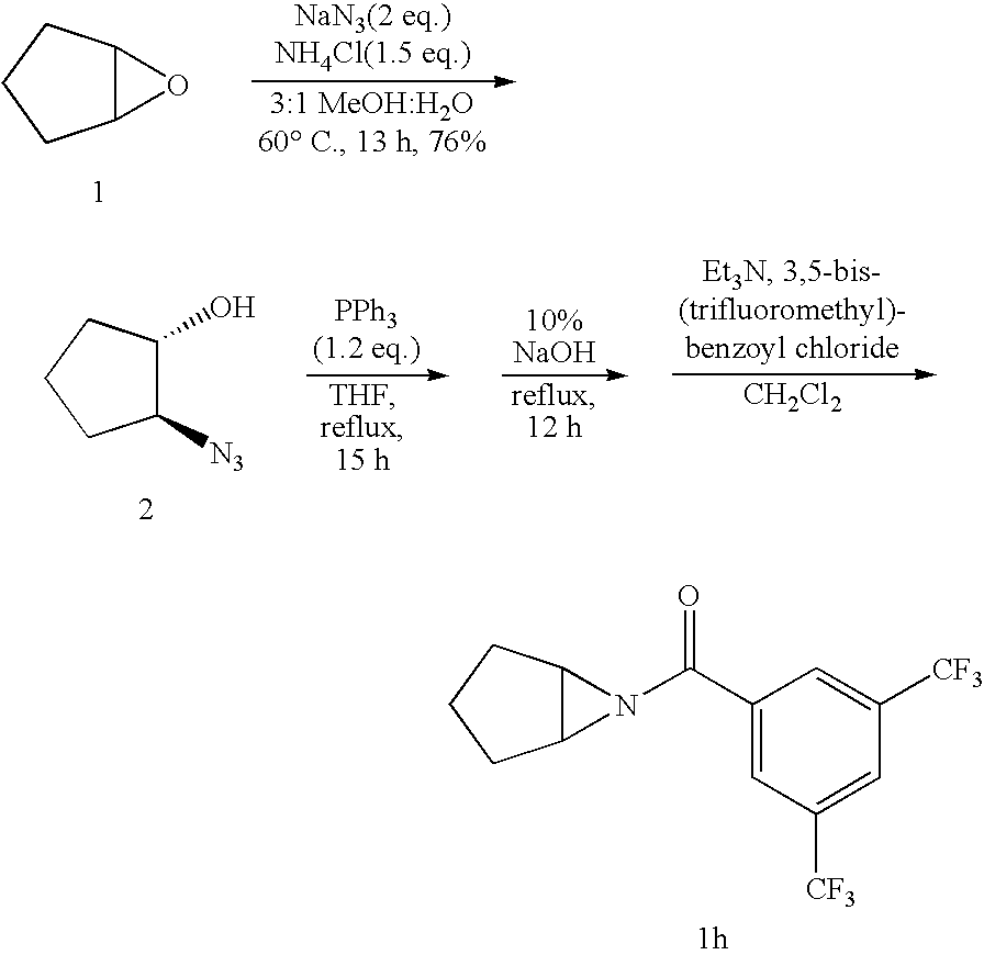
C12C(CCC1)O2.C1([N3])C(O)CCC1.[CH2Cl2].C12C(CCC1)N2C(C1=CC([CF3])=CC([CF3])=C1)=O
